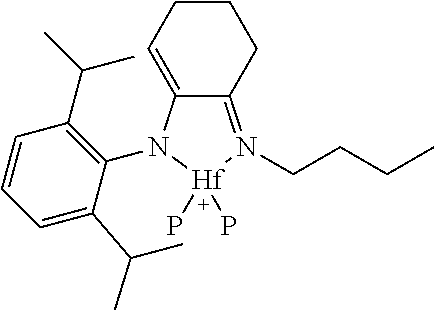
C12=CCCCC1=N(CCCC)[Hf](P)(P)N2C1=C(C(C)C)C=CC=C1C(C)C
